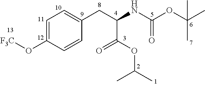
C1=C(O[F3C])C=CC(CC(NC(OC(C)(C)C)=O)C(OC(C)C)=O)=C1
